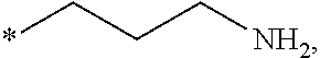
*CCC[NH2]
